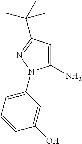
NC1=CC(C(C)(C)C)=NN1C1=CC=CC(O)=C1
